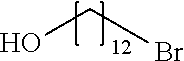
OCBr
